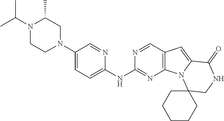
N1(C2=CC=C(NC3=NC4=C(C=N3)C=C3N4C4(CNC3=O)CCCCC4)N=C2)CC(C)N(C(C)C)CC1
